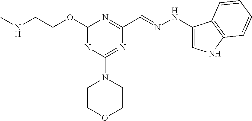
N(CCOC1=NC(N2CCOCC2)=NC(C=NNC2=CNC3=C2C=CC=C3)=N1)C
